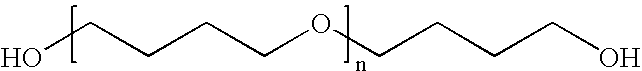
OCCCCOCCCCO
